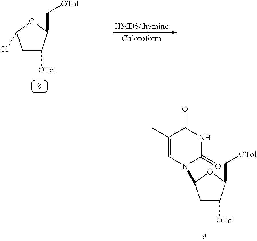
C1([OTol])CC(N2C(=O)NC(=O)C(C)=C2)OC1C[OTol].C1([OTol])CC(Cl)OC1C[OTol].[HMDS/thymine].[Chloroform]
